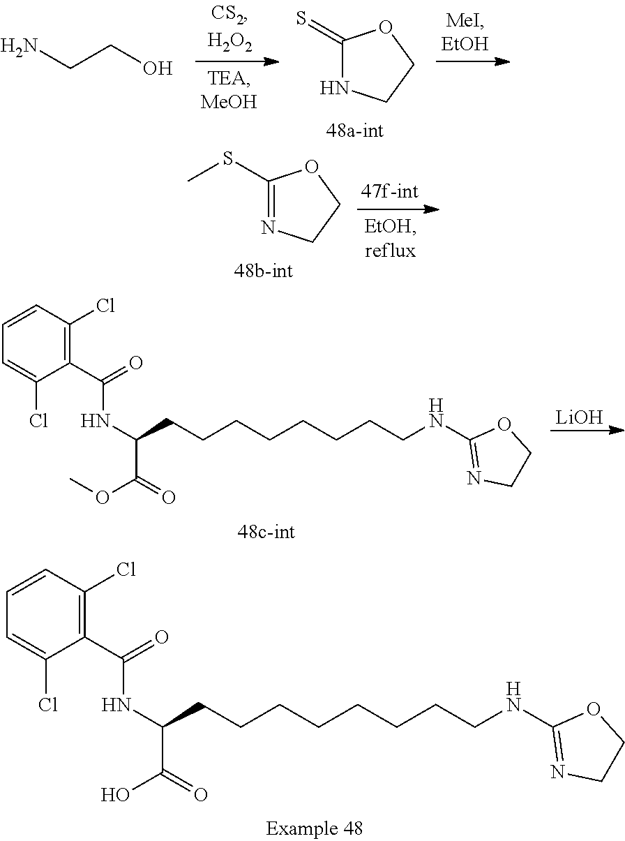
C1(C(=O)NC(CCCCCCCCNC2=NCCO2)C(O)=O)=C(Cl)C=CC=C1Cl.C1(=S)NCCO1.NCCO.C1(SC)=NCCO1.[LiOH].C1(C(=O)NC(CCCCCCCCNC2=NCCO2)C(=O)OC)=C(Cl)C=CC=C1Cl
